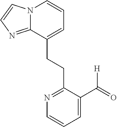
N12C(=NC=C1)C(CCC1=NC=CC=C1C(=O)[H])=CC=C2
